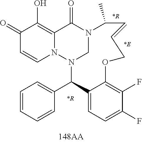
C1(=O)C=CN2C(=C1O)C(=O)N1CN2C(C2=CC=CC=C2)C2=CC=C(F)C(F)=C2OCC=CC1C.[*R].[*R].[*E]
